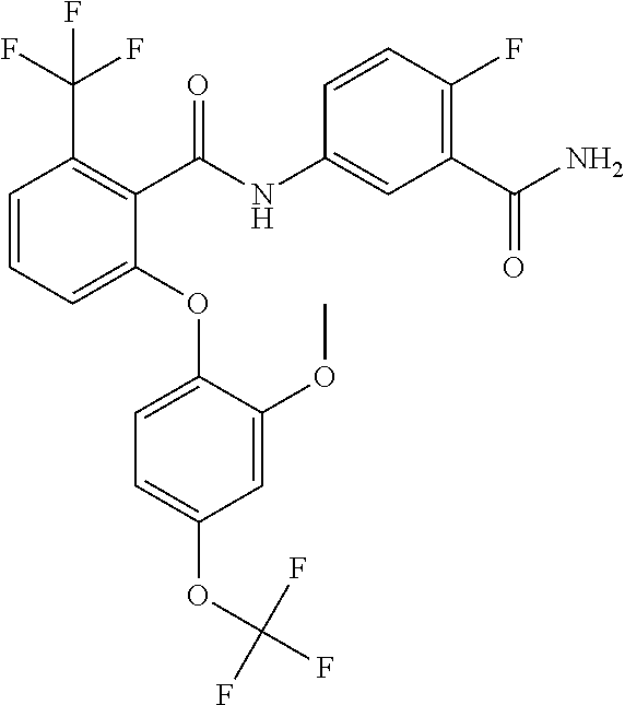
C1(OC2=CC=C(OC(F)(F)F)C=C2OC)=CC=CC(C(F)(F)F)=C1C(NC1=CC(C(N)=O)=C(F)C=C1)=O
